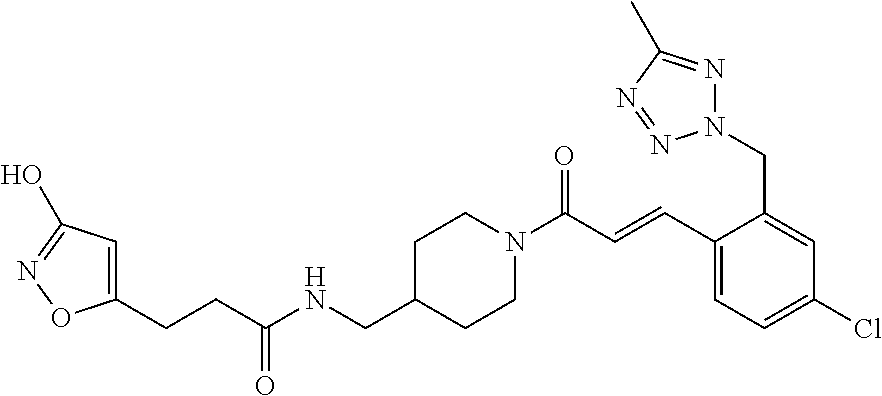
C1=C(CN2N=C(C)N=N2)C(C=CC(N2CCC(CNC(CCC3=CC(O)=NO3)=O)CC2)=O)=CC=C1Cl
